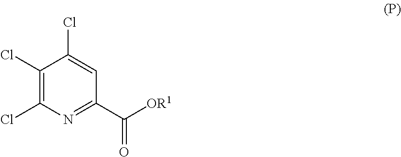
C1(Cl)=C(Cl)N=C(C([OR1])=O)C=C1Cl
